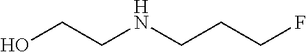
OCCNCCCF
